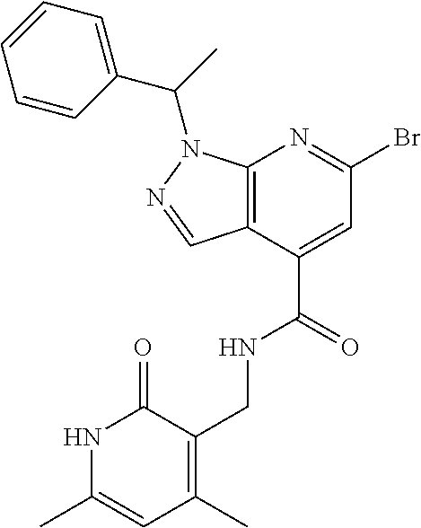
C12=C(C(C(=O)NCC3=C(C)C=C(C)NC3=O)=CC(Br)=N1)C=NN2C(C)C1=CC=CC=C1
